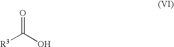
O=C(O)[R3]
